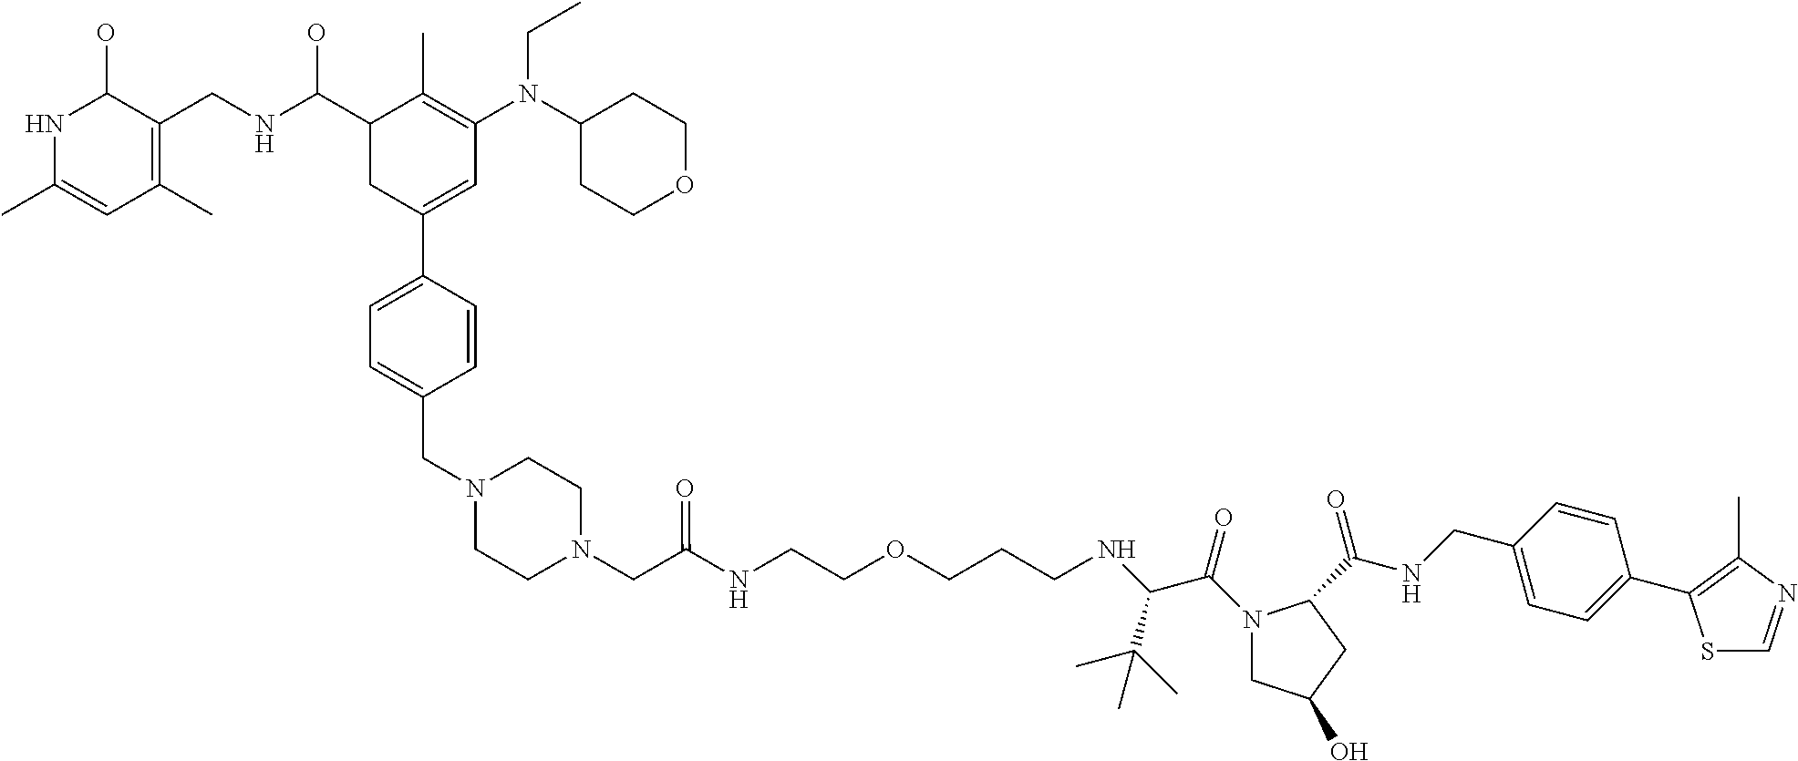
N1C(C)=CC(C)=C(CNC(C2CC(C3=CC=C(CN4CCN(CC(NCCOCCCNC(C(N5CC(O)CC5C(NCC5=CC=C(C6=C(C)N=CS6)C=C5)=O)=O)C(C)(C)C)=O)CC4)C=C3)=CC(N(C3CCOCC3)CC)=C2C)O)C1O
